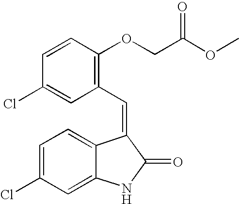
C1=C(Cl)C=C2C(=C1)C(=CC1=C(OCC(OC)=O)C=CC(Cl)=C1)C(=O)N2
